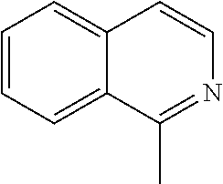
C1=CC=C2C(=C1)C=CN=C2C
